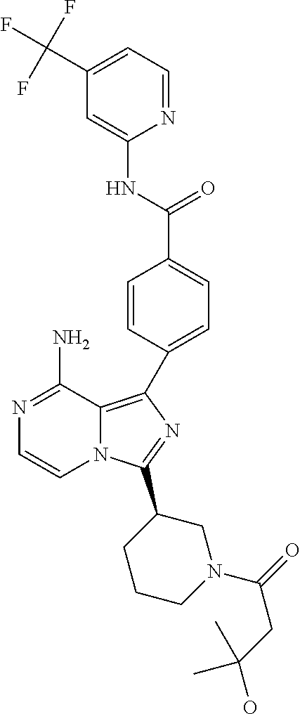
N1=C(N)C2=C(C3=CC=C(C(NC4=CC(C(F)(F)F)=CC=N4)=O)C=C3)N=C(C3CCCN(C(CC(O)(C)C)=O)C3)N2C=C1
